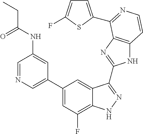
C1=C(C2=CC(F)=C3C(=C2)C(C2=NC4=C(N2)C=CN=C4C2=CC=C(F)S2)=NN3)C=C(NC(=O)CC)C=N1
